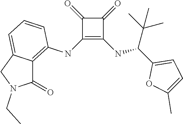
C1(NC2=C3C(=CC=C2)CN(CC)C3=O)=C(NC(C2=CC=C(C)O2)C(C)(C)C)C(=O)C1=O
